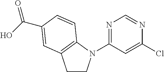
C1(N2CCC3=C2C=CC(C(O)=O)=C3)=NC=NC(Cl)=C1
